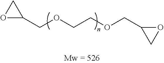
C1(COCCOCC2CO2)OC1
